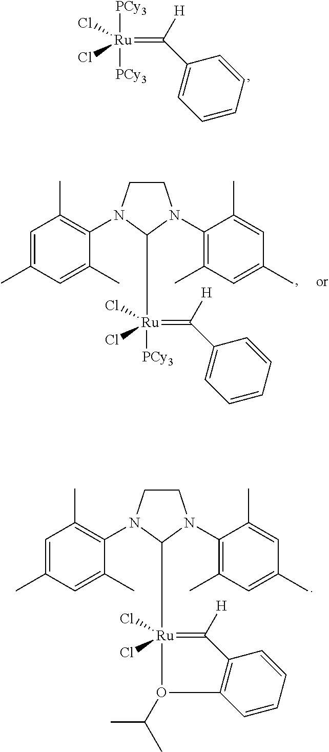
C1CN(C2=C(C)C=C(C)C=C2C)C([Ru]2(Cl)(Cl)=C([H])C3=C(O2C(C)C)C=CC=C3)N1C1=C(C)C=C(C)C=C1C.[PCy3][Ru]([PCy3])(=C([H])C1=CC=CC=C1)(Cl)Cl.C1CN(C2=C(C)C=C(C)C=C2C)C([Ru](=C([H])C2=CC=CC=C2)(Cl)(Cl)[PCy3])N1C1=C(C)C=C(C)C=C1C
